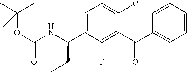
C1=CC(C(C2=C(F)C(C(NC(OC(C)(C)C)=O)CC)=CC=C2Cl)=O)=CC=C1
